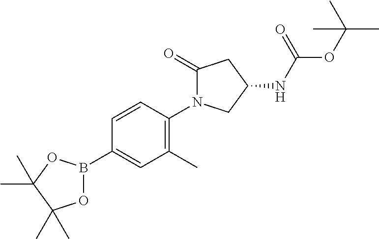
C1(B2OC(C)(C)C(C)(C)O2)=CC(C)=C(N2C(=O)CC(NC(OC(C)(C)C)=O)C2)C=C1
